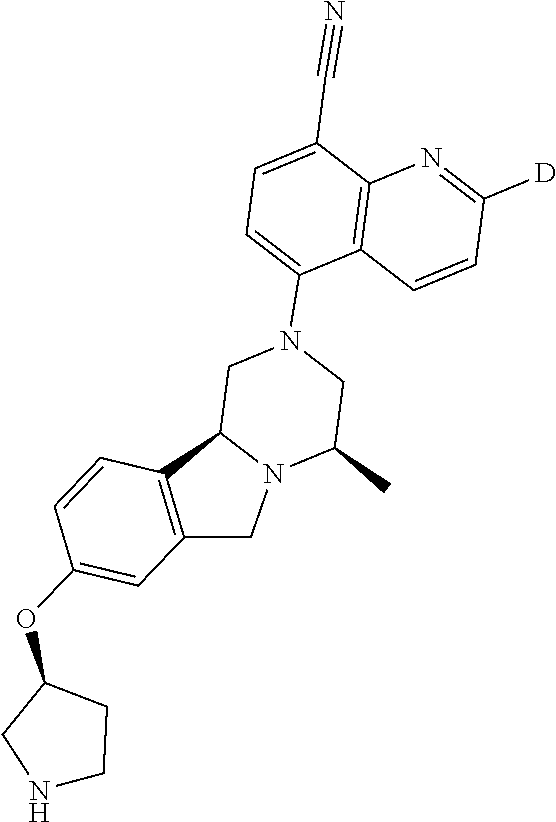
C12=C(N=C([D])C=C1)C(C#N)=CC=C2N1CC2N(C(C)C1)CC1=C2C=CC(OC2CNCC2)=C1
